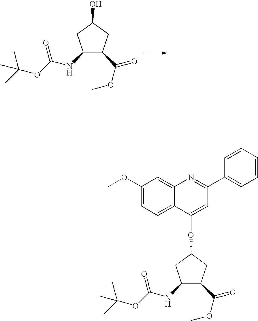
C1(NC(OC(C)(C)C)=O)CC(O)CC1C(OC)=O.C1(NC(OC(C)(C)C)=O)CC(OC2=CC(C3=CC=CC=C3)=NC3=CC(OC)=CC=C23)CC1C(OC)=O
